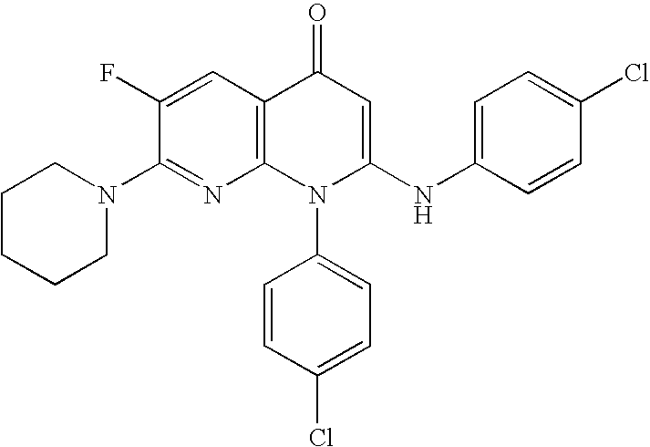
C1(N2CCCCC2)=NC2=C(C=C1F)C(=O)C=C(NC1=CC=C(Cl)C=C1)N2C1=CC=C(Cl)C=C1
